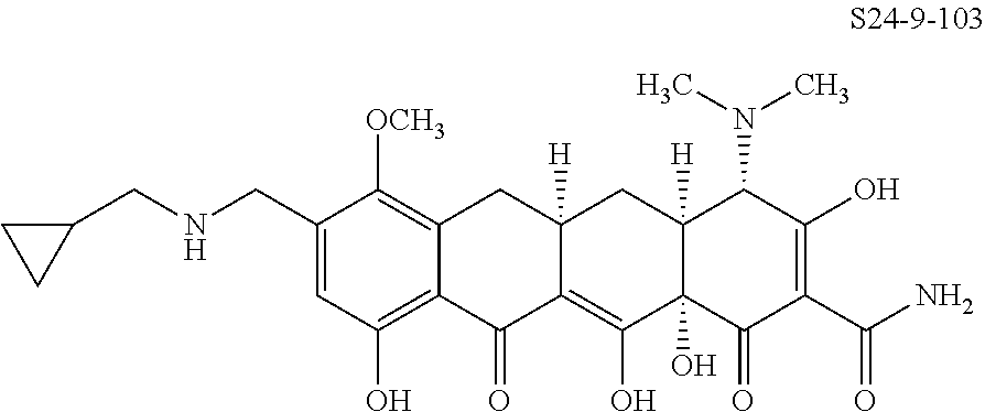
C1(CNCC2CC2)=CC(O)=C2C(=C1[OCH3])CC1([H])C(=C(O)C3(O)C([H])(C1)C(N(C)C)C(O)=C(C(N)=O)C3=O)C2=O
